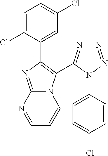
C1=C(Cl)C(C2=C(C3=NN=NN3C3=CC=C(Cl)C=C3)N3C(=N2)N=CC=C3)=CC(Cl)=C1
